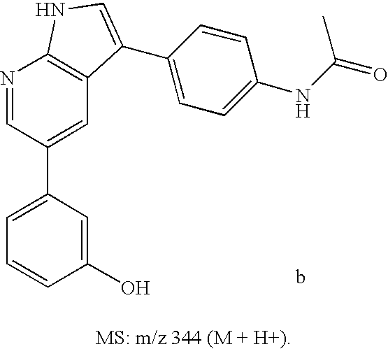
C1=C(C2=CC3=C(N=C2)NC=C3C2=CC=C(NC(=O)C)C=C2)C=C(O)C=C1
